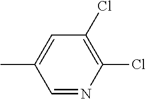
ClC1=C(Cl)C=C(C)C=N1
